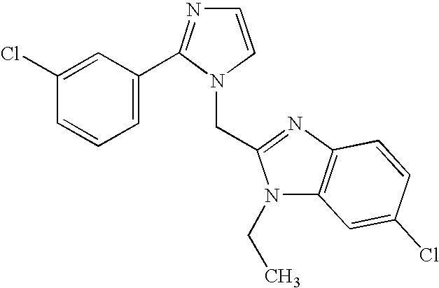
C1=C(Cl)C=CC=C1C1=NC=CN1CC1=NC2=C(N1CC)C=C(Cl)C=C2
